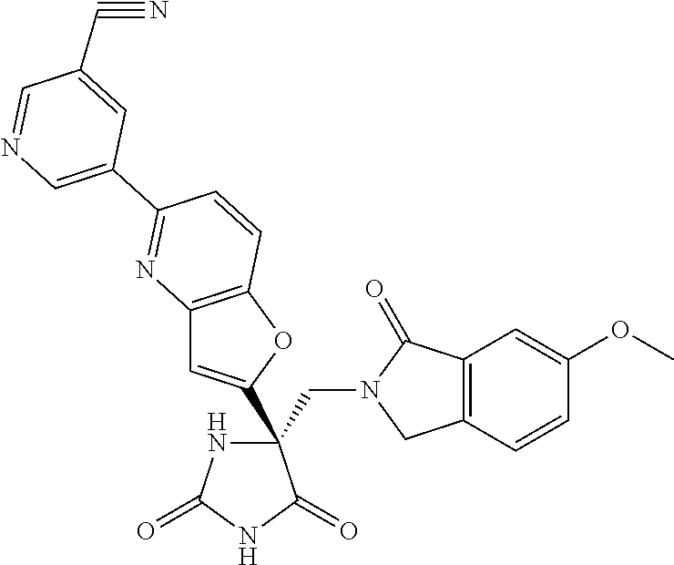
C(C1(C2=CC3=C(O2)C=CC(C2=CN=CC(C#N)=C2)=N3)NC(=O)NC1=O)N1CC2=C(C1=O)C=C(OC)C=C2
